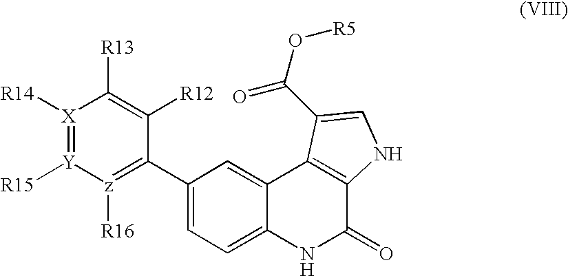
C1(C2=[z]([R16])[Y]([R15])=[X]([R14])C([R13])=C2[R12])=CC=C2C(=C1)C1=C(C(=O)N2)NC=C1C(O[R5])=O
